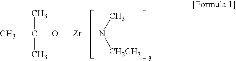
CC(C)(C)O[Zr]N([CH2CH3])C
